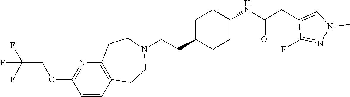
C1C(CCN2CCC3=C(CC2)C=CC(OCC(F)(F)F)=N3)CCC(NC(CC2=CN(C)N=C2F)=O)C1
